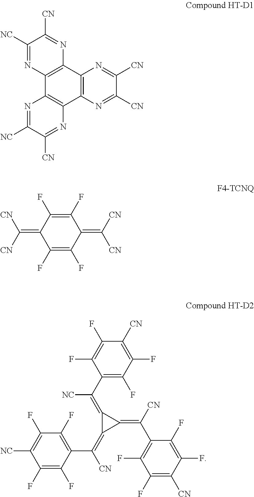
C1([NC])=NC2=C(N=C1[CN])C1=C(C3=C2N=C([NC])C([CN])=N3)N=C([CN])C([CN])=N1.C1(F)=C(F)C(=C([CN])[CN])C(F)=C(F)C1=C([CN])[CN].C1(C(=C2C(=C([CN])C3=C(F)C(F)=C([NC])C(F)=C3F)C2=C([CN])C2=C(F)C(F)=C([CN])C(F)=C2F)[NC])=C(F)C(F)=C([CN])C(F)=C1F
